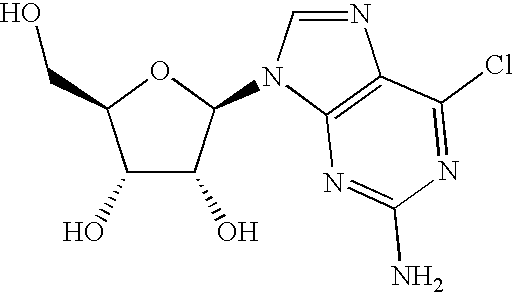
C1=NC2=C(N1C1C(O)C(O)C(CO)O1)N=C(N)N=C2Cl
